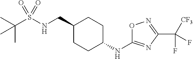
C(S(NCC1CCC(NC2=NC(C([CF3])(F)F)=NO2)CC1)(=O)=O)(C)(C)C
